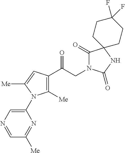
C1([Me])=C(C(CN2C(=O)C3(NC2=O)CCC(F)(F)CC3)=O)C=C([Me])N1C1=CN=CC([Me])=N1
